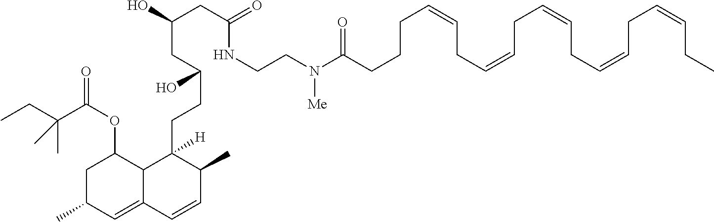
C(C)C(C(OC1CC(C)C=C2C1C([H])(CCC(CC(O)CC(=O)NCCN(C(CCCC=CCC=CCC=CCC=CCC=CCC)=O)[Me])O)C(C)C=C2)=O)(C)C
